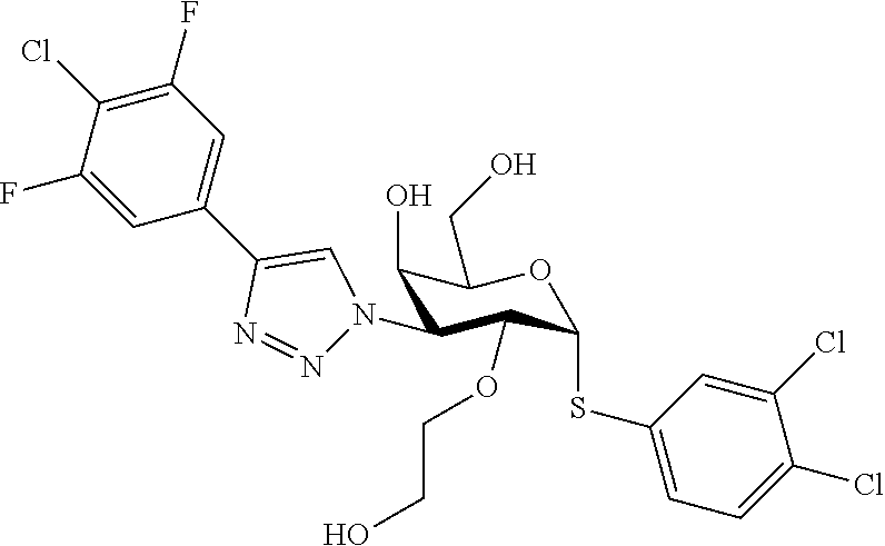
C1(O)C(N2N=NC(C3=CC(F)=C(Cl)C(F)=C3)=C2)C(OCCO)C(SC2=CC=C(Cl)C(Cl)=C2)OC1CO
